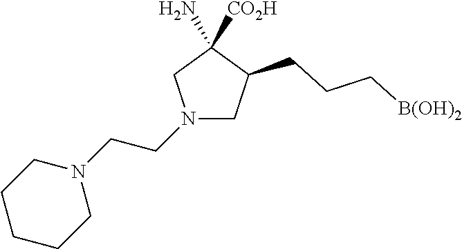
N1(CCN2CCCCC2)CC(CCC[B(OH)2])C([CO2H])(N)C1
